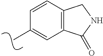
CC1=CC2=C(C=C1)CNC2=O
